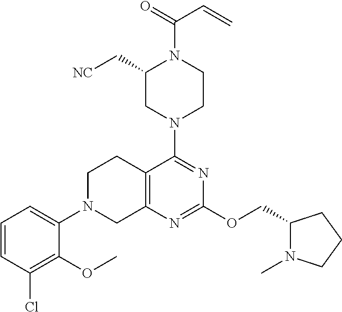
C1(C[NC])CN(C2=NC(OCC3N(C)CCC3)=NC3=C2CCN(C2=CC=CC(Cl)=C2OC)C3)CCN1C(=O)C=C
